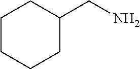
C1CC(CN)CCC1
